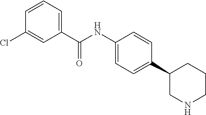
C1(C(NC2=CC=C(C3CNCCC3)C=C2)=O)=CC=CC(Cl)=C1
